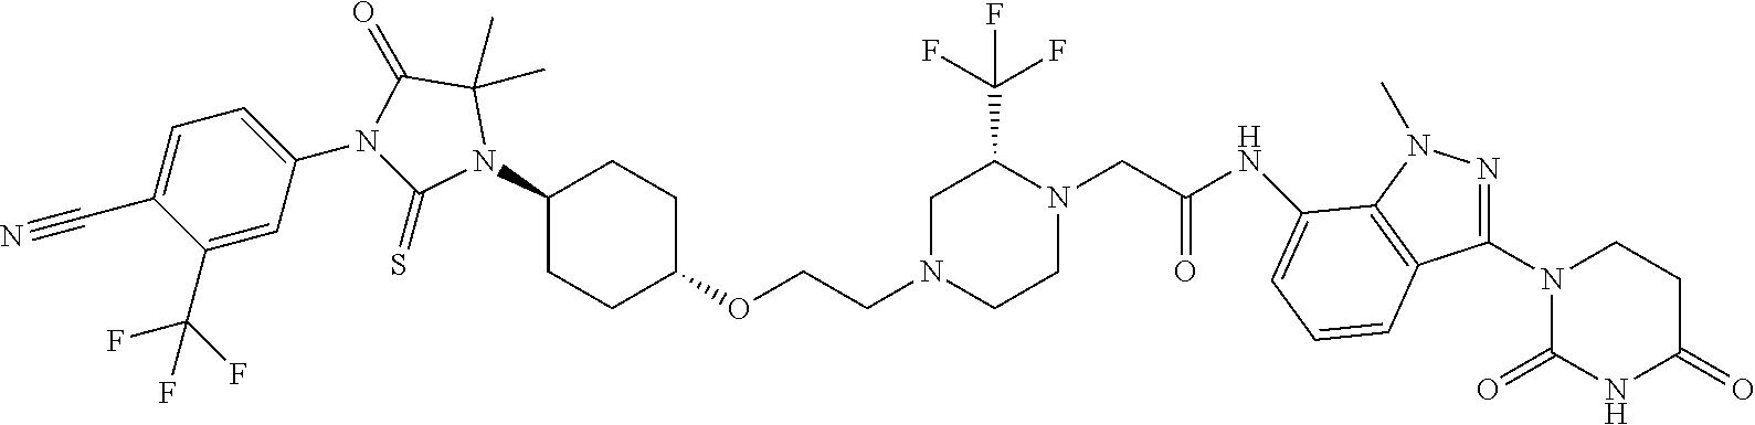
C(COC1CCC(N2C(C)(C)C(=O)N(C3=CC=C(C#N)C(C(F)(F)F)=C3)C2=S)CC1)N1CC(C(F)(F)F)N(CC(NC2=CC=CC3=C2N(C)N=C3N2C(=O)NC(=O)CC2)=O)CC1
